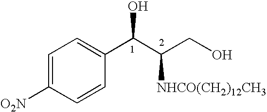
C1=C([O2N])C=CC(C(C(CO)[NHCO(CH2)12CH3])O)=C1
